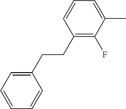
C1(CCC2=CC=CC=C2)=C(F)C(C)=CC=C1
